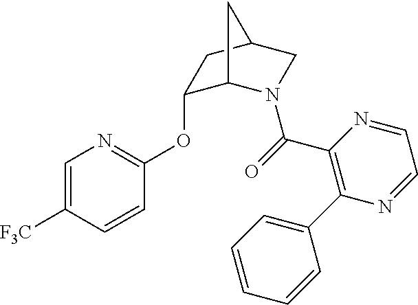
C1(OC2=NC=C([F3C])C=C2)C2N(C(=O)C3=C(C4=CC=CC=C4)N=CC=N3)CC(C1)C2
